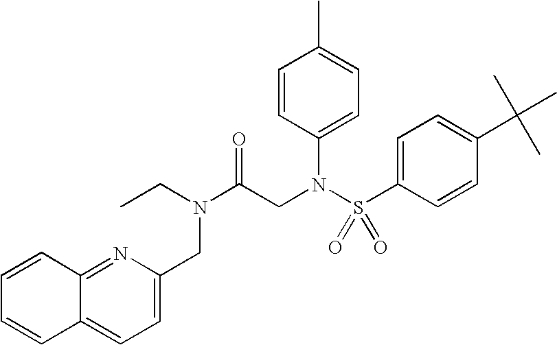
C1=CC(N(S(C2=CC=C(C(C)(C)C)C=C2)(=O)=O)CC(N(CC)CC2=CC=C3C(=N2)C=CC=C3)=O)=CC=C1C
